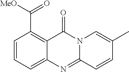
C1=CC(C([MeO])=O)=C2C(=C1)N=C1N(C2=O)C=C(C)C=C1
